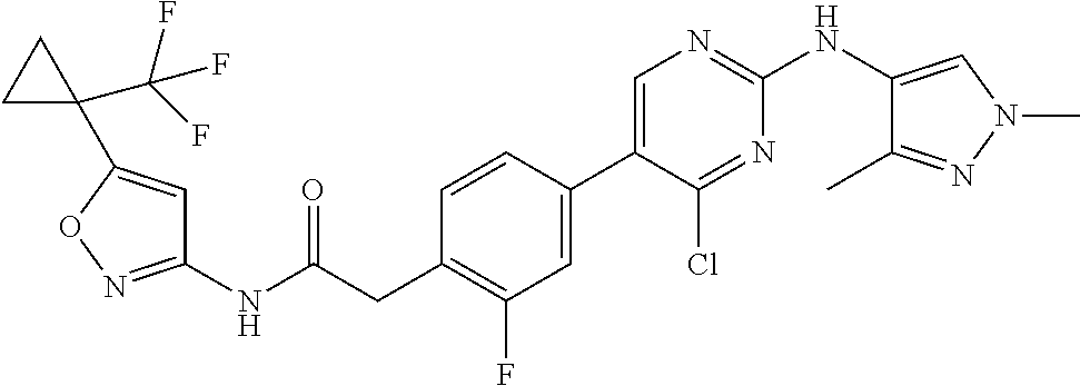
C1(NC(=O)CC2=C(F)C=C(C3=CN=C(NC4=CN(C)N=C4C)N=C3Cl)C=C2)=NOC(C2(C(F)(F)F)CC2)=C1
